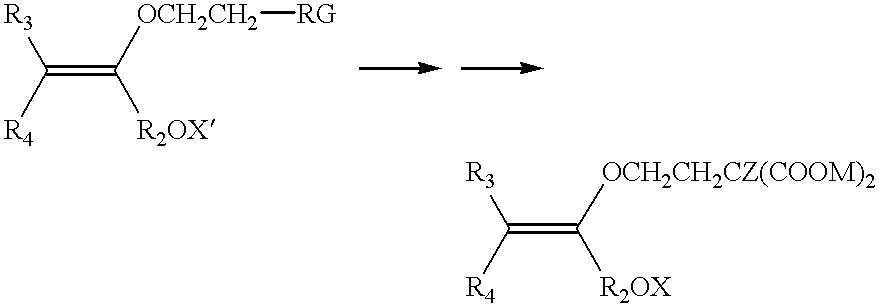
[R3]C([R4])=C([OCH2CH2][RG])[R2OX].[R3]C([R4])=C([R2OX])[OCH2CH2CZ(COOM)2]
